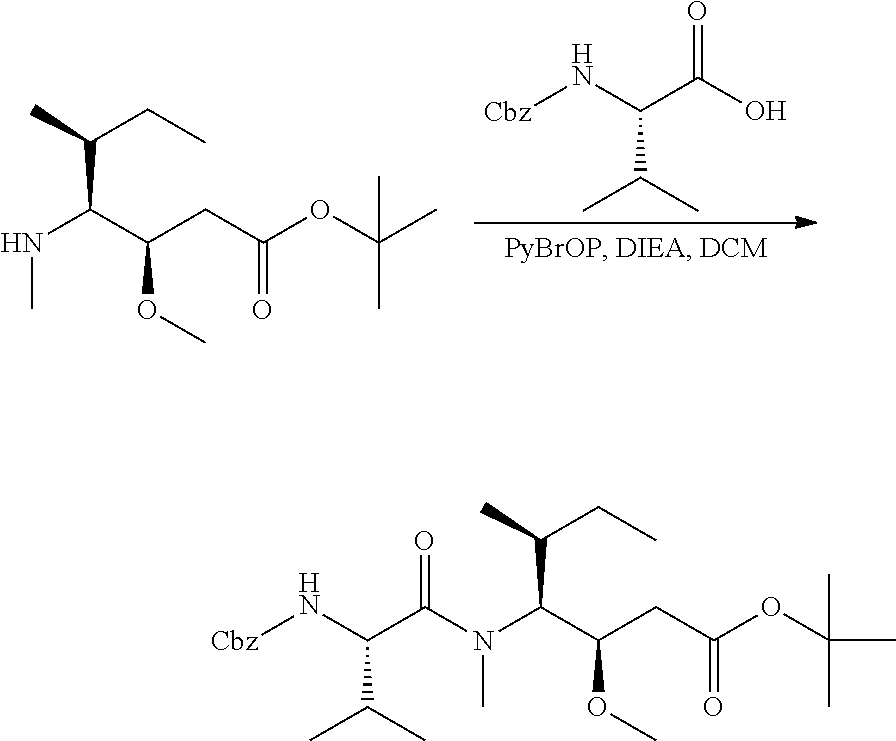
C(C(C)CC)(C(CC(=O)OC(C)(C)C)OC)NC.[Cbz]NC(C(O)=O)C(C)C.C(C(C)CC)(C(CC(=O)OC(C)(C)C)OC)N(C)C(C(N[Cbz])C(C)C)=O
